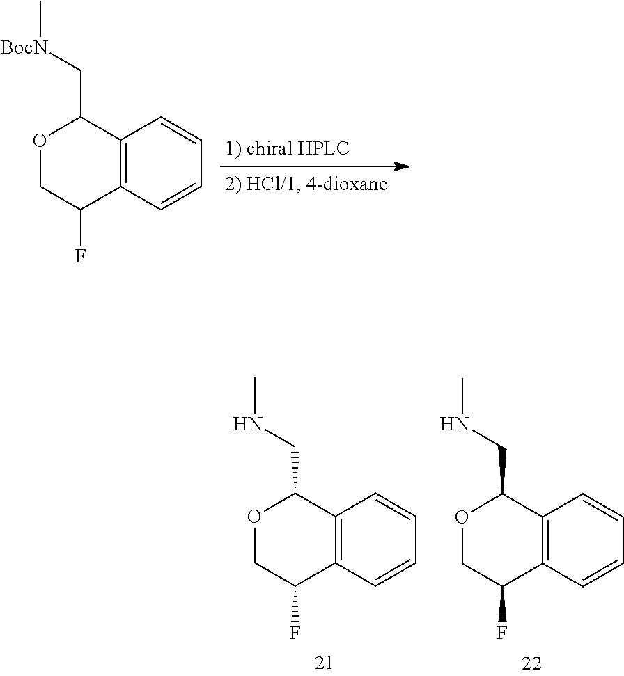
C12=C(C=CC=C1)C(F)COC2C[BocN]C.C12=C(C=CC=C1)C(F)COC2CNC.C12=C(C=CC=C1)C(F)COC2CNC
